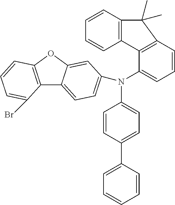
C12=C(C=CC=C1N(C1=CC=C(C3=CC=CC=C3)C=C1)C1=CC=C3C4=C(OC3=C1)C=CC=C4Br)C(C)(C)C1=C2C=CC=C1
